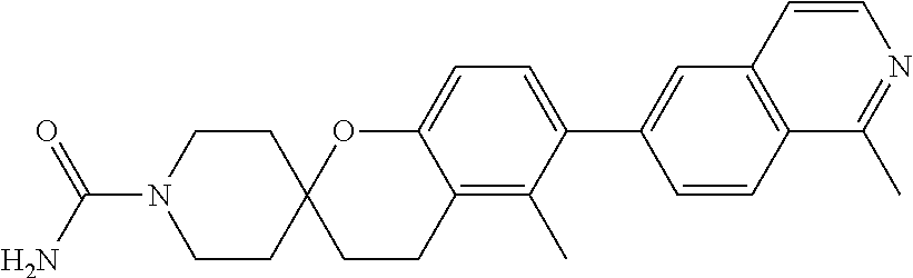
C1CN(C(N)=O)CCC12CCC1=C(C)C(C3=CC4=C(C=C3)C(C)=NC=C4)=CC=C1O2
